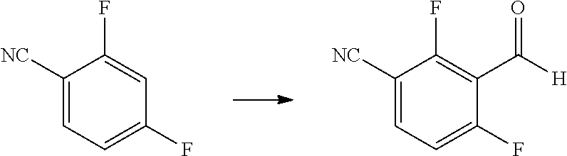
C1([NC])=CC=C(F)C=C1F.C1([NC])=CC=C(F)C(C(=O)[H])=C1F
